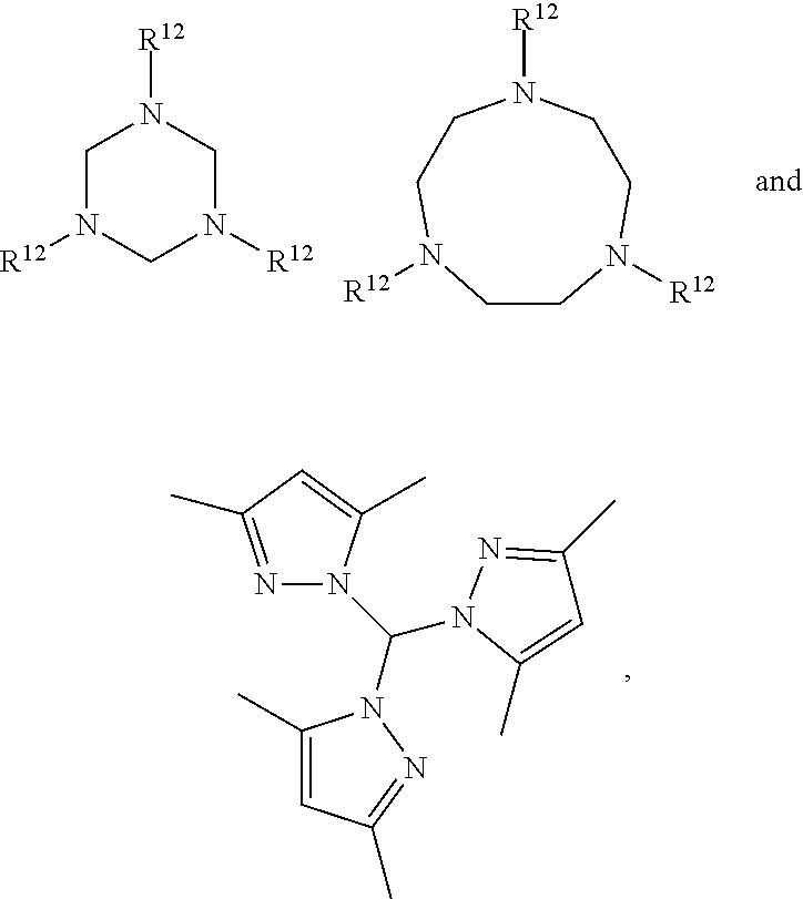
C1CN([R12])CCN([R12])CCN1[R12].C1N([R12])CN([R12])CN1[R12].N1=C(C)C=C(C)N1C(N1C(C)=CC(C)=N1)N1C(C)=CC(C)=N1
